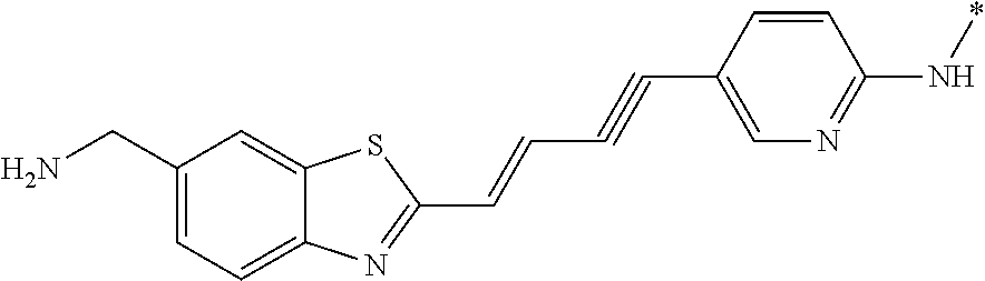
C1(CN)=CC=C2C(=C1)SC(C=CC#CC1=CN=C(N*)C=C1)=N2
